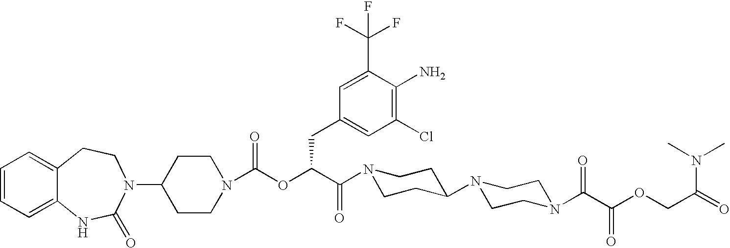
C1=CC=C2C(=C1)CCN(C1CCN(C(OC(C(N3CCC(N4CCN(C(C(OCC(N(C)C)=O)=O)=O)CC4)CC3)=O)CC3=CC(Cl)=C(N)C(C(F)(F)F)=C3)=O)CC1)C(=O)N2
